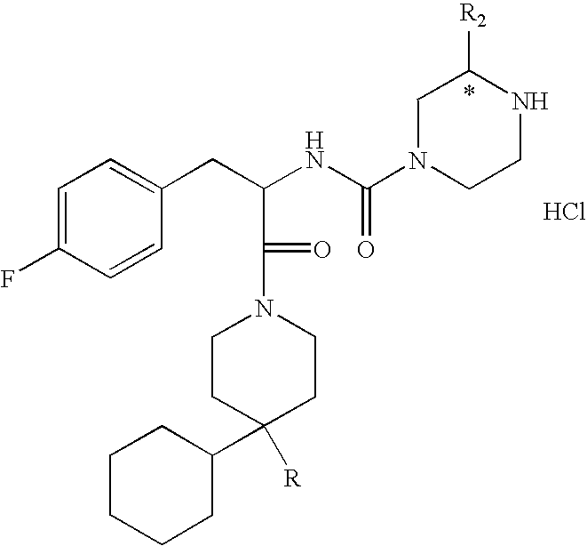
C1=C(F)C=CC(CC(NC(N2CCNC([R2])C2)=O)C(N2CCC(C3CCCCC3)([R])CC2)=O)=C1.Cl
